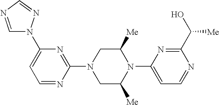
C1(N2CC([Me])N(C3=CC=NC(C(O)[Me])=N3)C([Me])C2)=NC(N2C=NC=N2)=CC=N1
